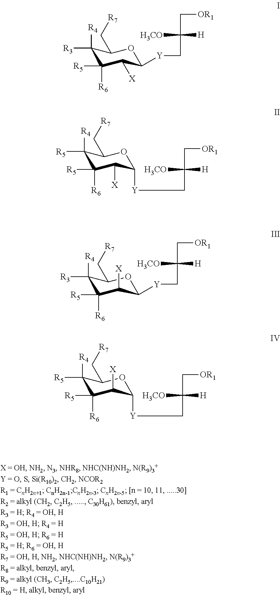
C1([R4])([R3])C([R5])([R6])C([X])C([Y]CC(C[OR1])([H3CO])[H])OC1C[R7].C1([R4])([R5])C([R5])([R6])C([X])C([Y]CC(C[OR1])([H3CO])[H])OC1C[R7].C1([R4])([R3])C([R5])([R6])C([X])C([Y]CC(C[OR1])([H3CO])[H])OC1C[R7].C1([R4])([R5])C([R5])([R6])C([X])C([Y]CC(C[OR1])([H3CO])[H])OC1C[R7]
